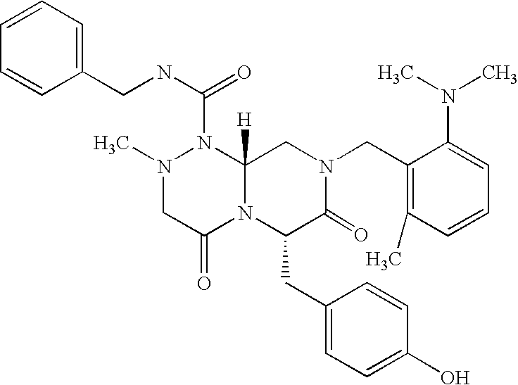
C1=CC(CNC(=O)N2N(C)CC(=O)N3C2([H])CN(CC2=C(C)C=CC=C2N(C)C)C(=O)C3CC2=CC=C(O)C=C2)=CC=C1
